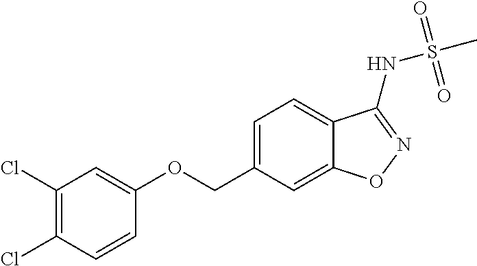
C1(Cl)=C(Cl)C=CC(OCC2=CC=C3C(=C2)ON=C3NS(C)(=O)=O)=C1
